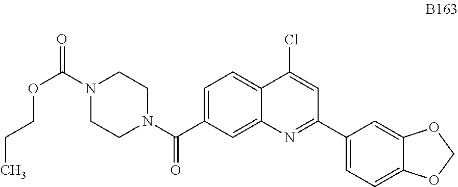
C1=C(C(N2CCN(C(=O)OCCC)CC2)=O)C=C2C(=C1)C(Cl)=CC(C1=CC=C3C(=C1)OCO3)=N2
